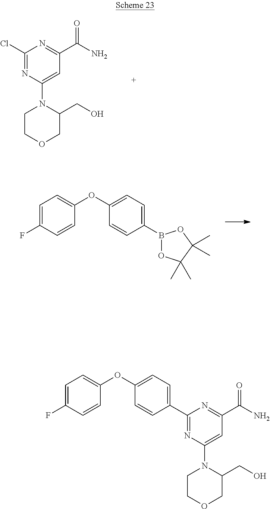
C1(Cl)=NC(N2CCOCC2CO)=CC(C(N)=O)=N1.C1=C(F)C=CC(OC2=CC=C(B3OC(C)(C)C(C)(C)O3)C=C2)=C1.C1=C(F)C=CC(OC2=CC=C(C3=NC(N4CCOCC4CO)=CC(C(N)=O)=N3)C=C2)=C1
